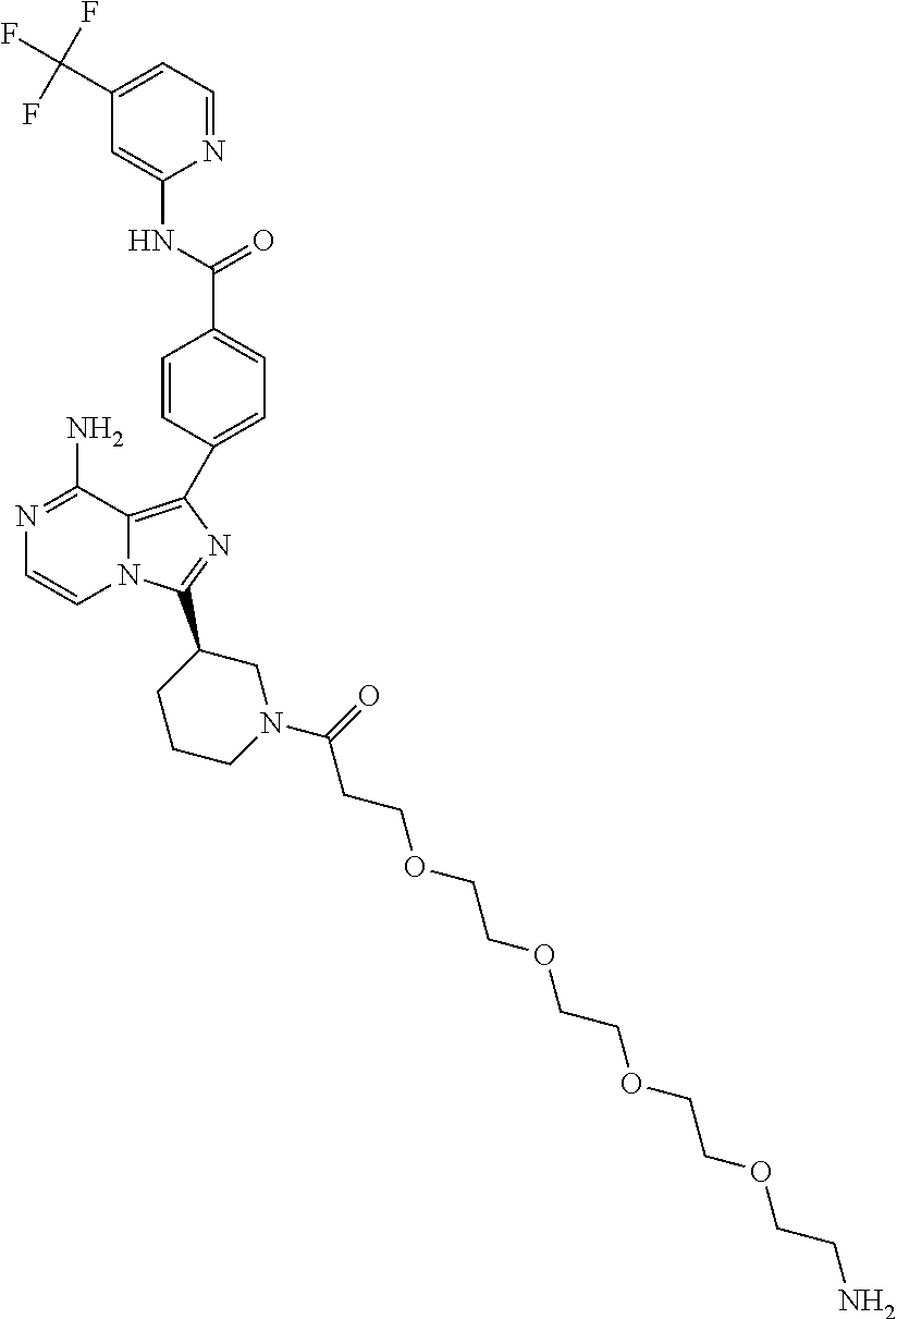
N1=C(N)C2=C(C3=CC=C(C(NC4=CC(C(F)(F)F)=CC=N4)=O)C=C3)N=C(C3CCCN(C(CCOCCOCCOCCOCCN)=O)C3)N2C=C1
